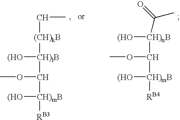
[CH)nB]([(HO])(C(OC)[CH)mB]([(HO])[RB4])C(C)=O.C(C)[(CH)kB][CH)lB]([(HO])C(OC)[CH)mB]([(HO])[RB3]
